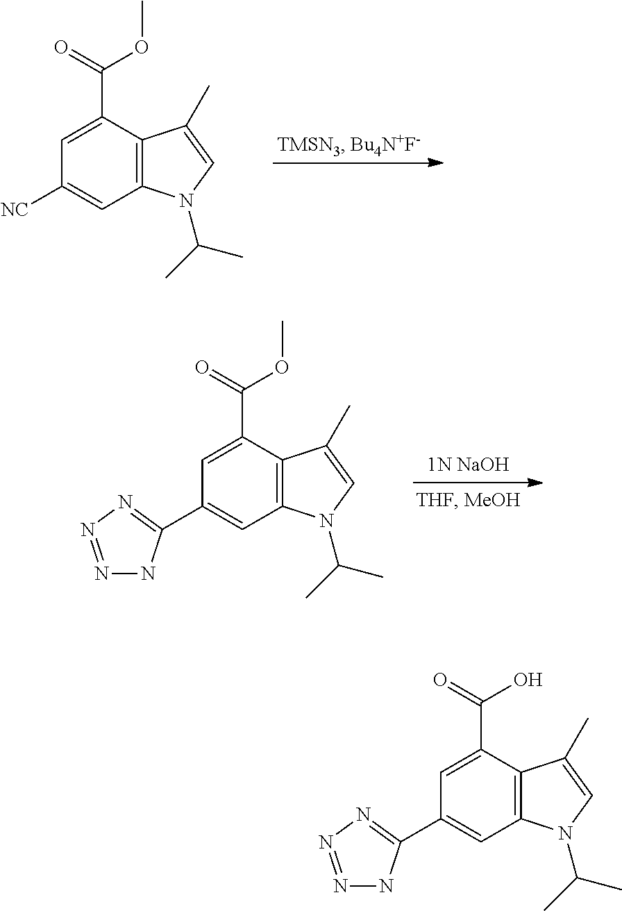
C1=C(C(OC)=O)C2=C(C=C1[NC])N(C(C)C)C=C2C.[1N NaOH].C1=C(C(OC)=O)C2=C(C=C1C1=NN=NN1)N(C(C)C)C=C2C.C1=C(C(O)=O)C2=C(C=C1C1=NN=NN1)N(C(C)C)C=C2C
